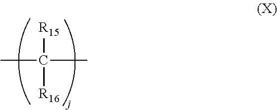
CC(C)([R15])[R16]
